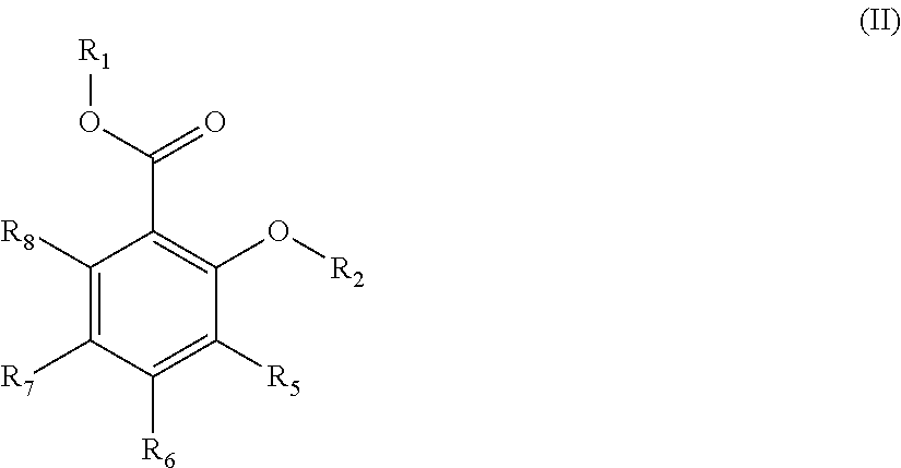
C1([R8])=C([R7])C([R6])=C([R5])C(O[R2])=C1C(O[R1])=O
